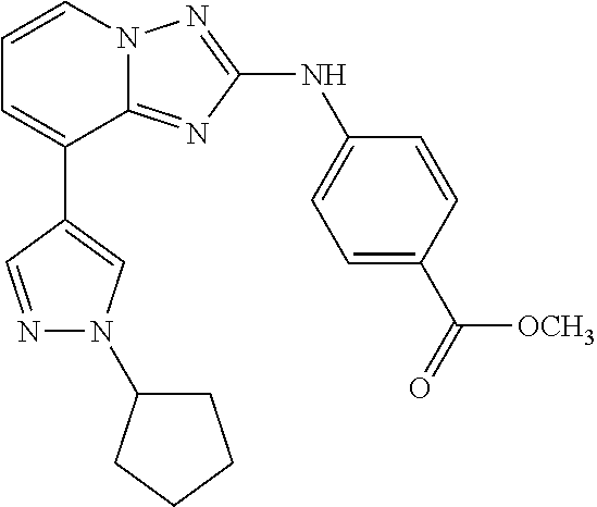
C1(NC2=NN3C(=N2)C(C2=CN(C4CCCC4)N=C2)=CC=C3)=CC=C(C([OCH3])=O)C=C1
